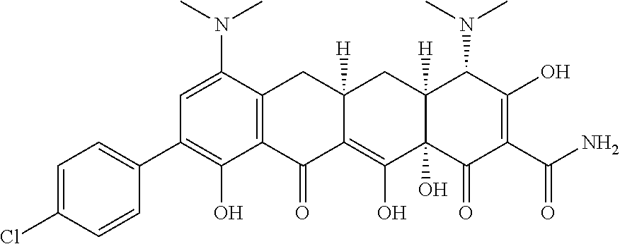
C1=C(N(C)C)C2=C(C(O)=C1C1=CC=C(Cl)C=C1)C(=O)C1=C(O)C3(O)C([H])(CC1([H])C2)C(N(C)C)C(O)=C(C(N)=O)C3=O
